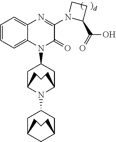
C1=CC=C2C(=C1)N=C(N1C(C(=O)O)CC1)C(=O)N2C1CC2N(C3CC4CC(C3)CCC4)C(C1)CCC2
